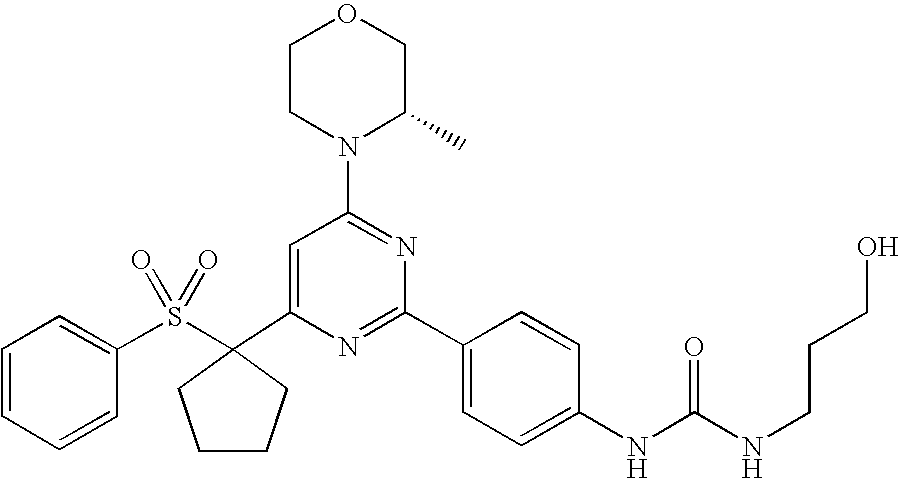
C1(C2(S(C3=CC=CC=C3)(=O)=O)CCCC2)=CC(N2C(C)COCC2)=NC(C2=CC=C(NC(=O)NCCCO)C=C2)=N1
